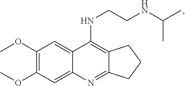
C12=C(NCCNC(C)C)C3=CC(OC)=C(OC)C=C3N=C1CCC2
